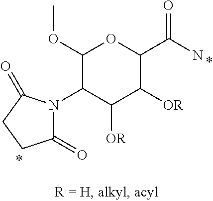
C1(OC)C(N2C(=O)CCC2=O)C([OR])C([OR])C(C(=O)N)O1
